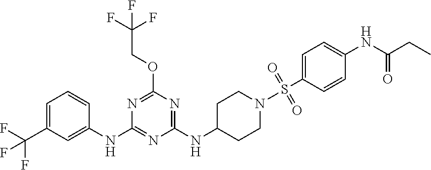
C1=C(C(F)(F)F)C=C(NC2=NC(NC3CCN(S(C4=CC=C(NC(=O)CC)C=C4)(=O)=O)CC3)=NC(OCC(F)(F)F)=N2)C=C1
